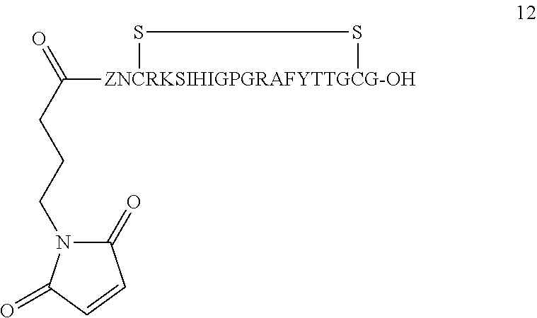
C1(=O)N(CCCC(=O)[ZNCRKSIHIGPGRAFYTTGCG-OH]2SS2)C(=O)C=C1
